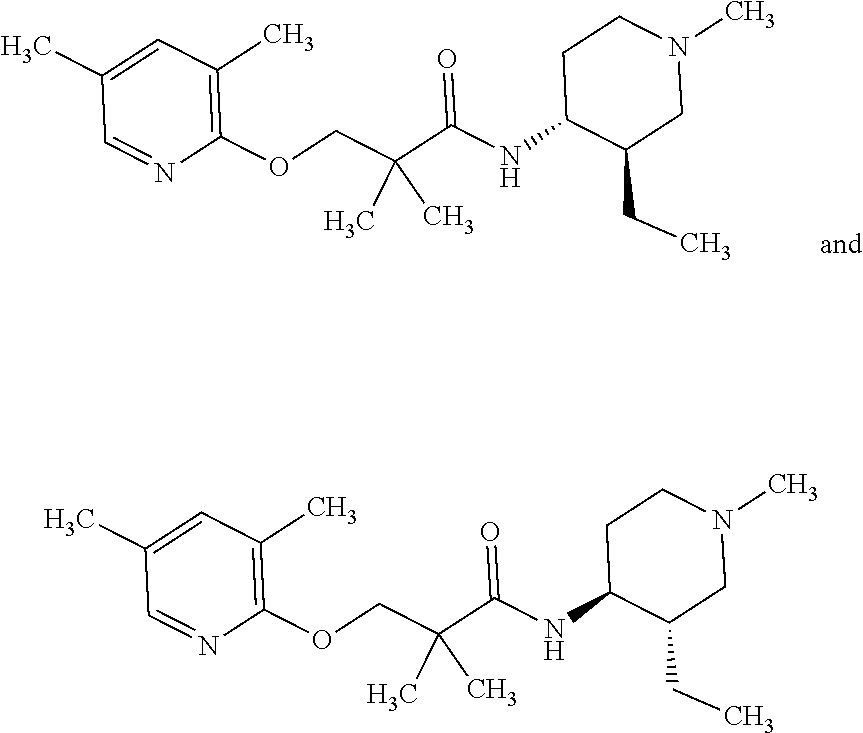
C1(C)=CC(C)=C(OCC(C(NC2C(CC)CN(C)CC2)=O)(C)C)N=C1.C1(C)=CC(C)=C(OCC(C(NC2C(CC)CN(C)CC2)=O)(C)C)N=C1
